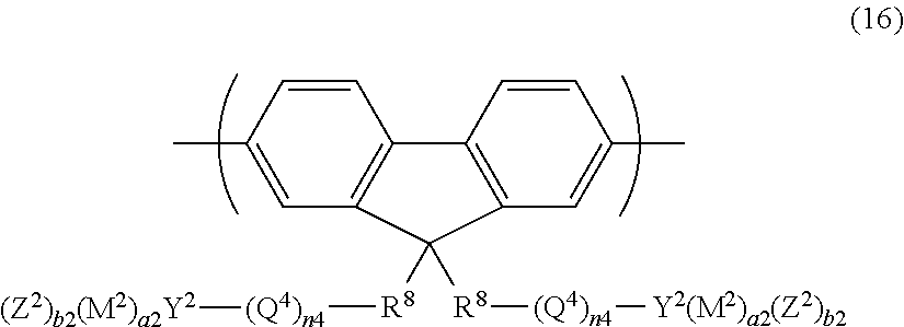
C1=CC(C)=CC2=C1C1=C(C=C(C)C=C1)C2([R8][(Q4)n4][(Z2)b2(M2)a2Y2])[R8][(Q4)n4][Y2(M2)a2(Z2)b2]
